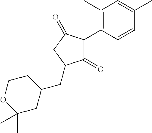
C1(=O)C(C2=C(C)C=C(C)C=C2C)C(=O)CC1CC1CCOC(C)(C)C1
